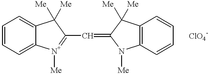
C1=CC=C2C(=C1)C([Me])([Me])C(C=C1N([Me])C3=C(C1([Me])[Me])C=CC=C3)=[N+]2[Me]
